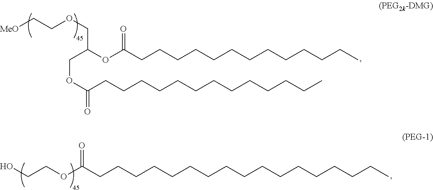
O(C(=O)CCCCCCCCCCCCC)CC(COCC[MeO])OC(CCCCCCCCCCCCC)=O.C(=O)(CCCCCCCCCCCCCCCCC)OCCO
